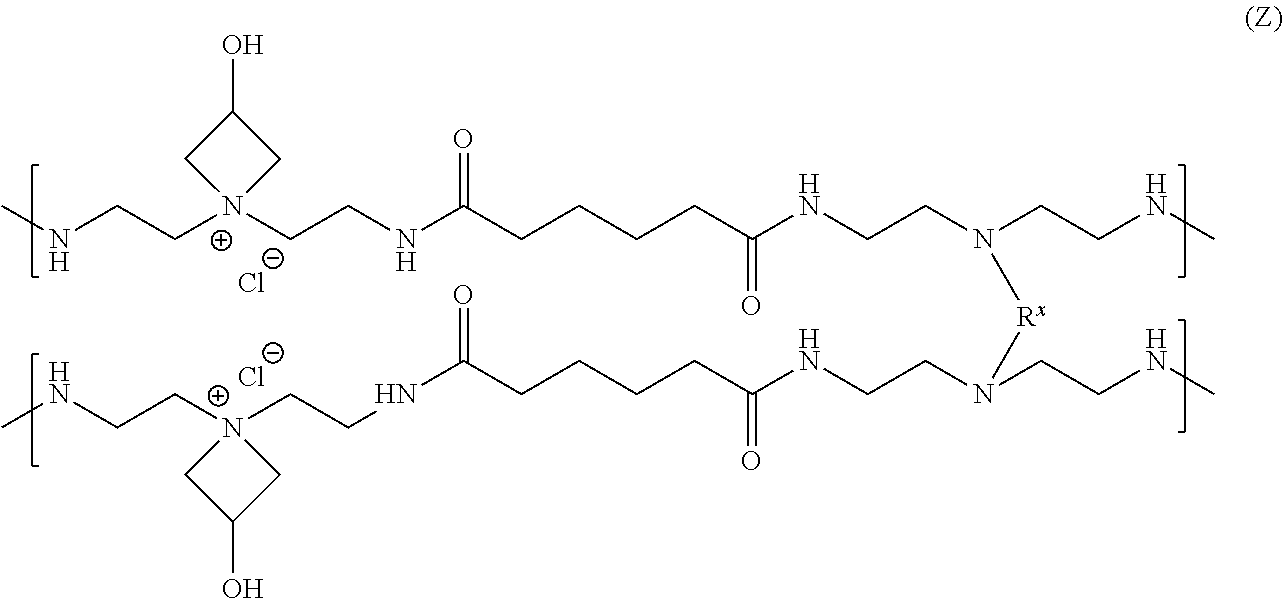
CNCC[N+]1(CCNC(CCCCC(NCCN(CCNC)[Rx]N(CCNC(CCCCC(NCC[N+]2(CCNC)CC(O)C2)=O)=O)CCNC)=O)=O)CC(O)C1.[Cl-].[Cl-]
